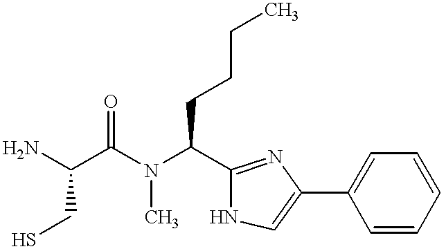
NC(C(N(C)C(C1=NC(C2=CC=CC=C2)=CN1)CCCC)=O)CS
